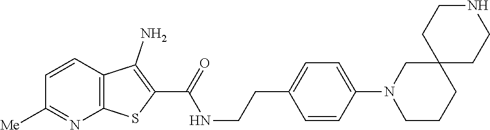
C1=CC2=C(N=C1[Me])SC(C(=O)NCCC1=CC=C(N3CCCC4(C3)CCNCC4)C=C1)=C2N
